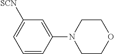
C1([SCN])=CC=CC(N2CCOCC2)=C1
